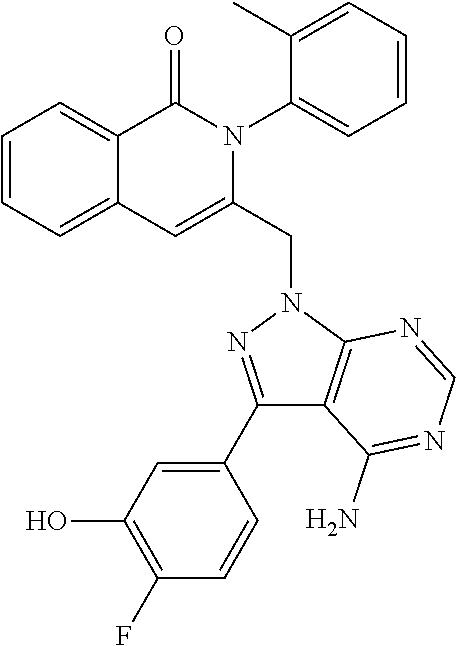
C1=CC=C2C(=C1)C(=O)N(C1=CC=CC=C1C)C(CN1C3=C(C(N)=NC=N3)C(C3=CC(O)=C(F)C=C3)=N1)=C2
